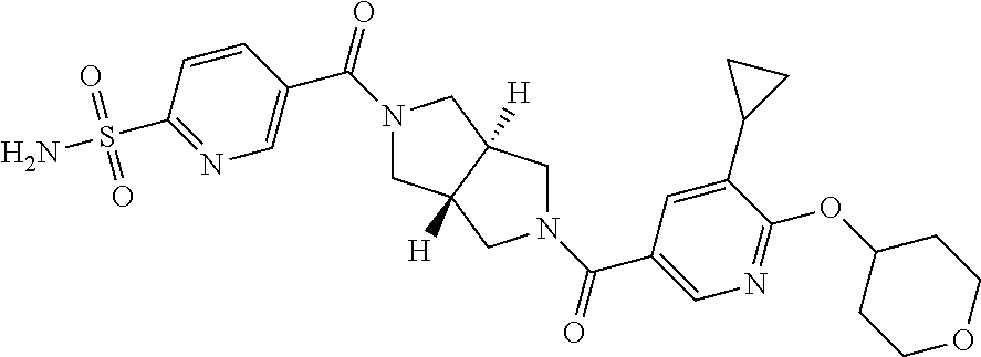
N1(C(=O)C2=CN=C(S(N)(=O)=O)C=C2)CC2([H])C([H])(C1)CN(C(=O)C1=CN=C(OC3CCOCC3)C(C3CC3)=C1)C2
